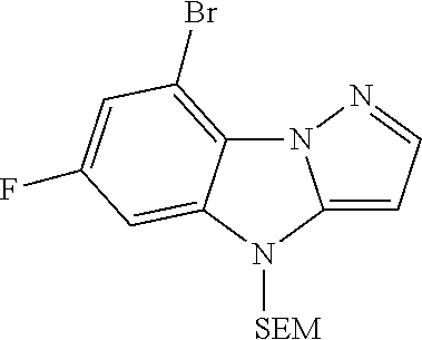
N12C3=C(Br)C=C(F)C=C3N([SEM])C1=CC=N2
